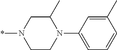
*N1CCN(C2=CC=CC(C)=C2)C(C)C1
